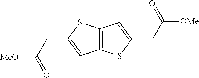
C12=C(SC(CC([OMe])=O)=C1)C=C(CC([MeO])=O)S2
